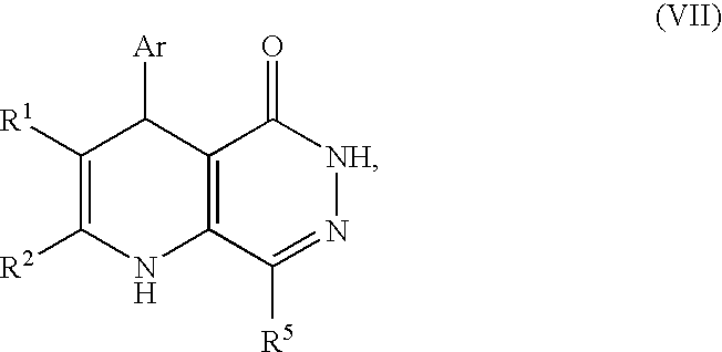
C1([R1])=C([R2])NC2=C(C1[Ar])C(=O)[NH]N=C2[R5]
